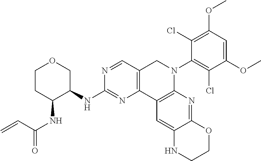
C1CC(NC(=O)C=C)C(NC2=NC3=C(C=N2)CN(C2=C(Cl)C(OC)=CC(OC)=C2Cl)C2=C3C=C3C(=N2)OCCN3)CO1
